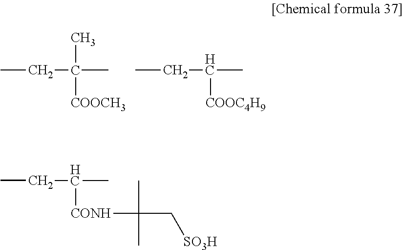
CCC(C)(C)[COOCH3].CCC(C)[COOC4H9].CCC(C)[CONH]C(C)(C)C[SO3H]
